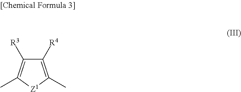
C1([R4])=C(C)[Z1]C(C)=C1[R3]
